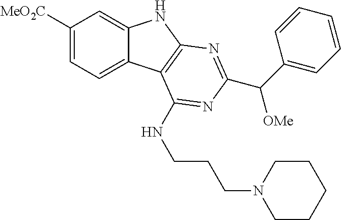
C1([MeO2C])=CC=C2C(=C1)NC1=C2C(NCCCN2CCCCC2)=NC(C(C2=CC=CC=C2)[OMe])=N1
